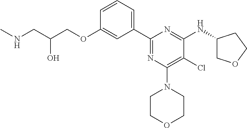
C1=CC=C(C2=NC(N3CCOCC3)=C(Cl)C(NC3COCC3)=N2)C=C1OCC(CNC)O
